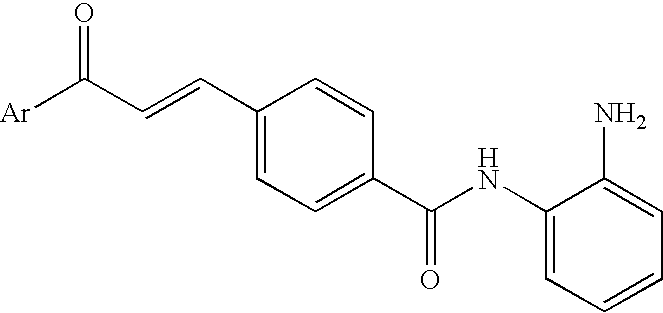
[Ar]C(C=CC1=CC=C(C(NC2=CC=CC=C2N)=O)C=C1)=O
